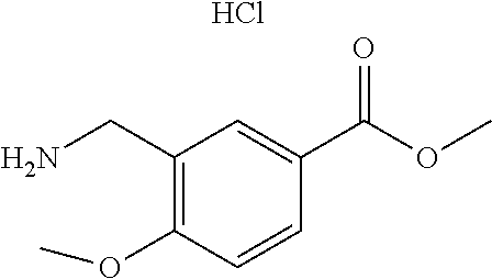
NCC1=C(OC)C=CC(C(OC)=O)=C1.Cl
